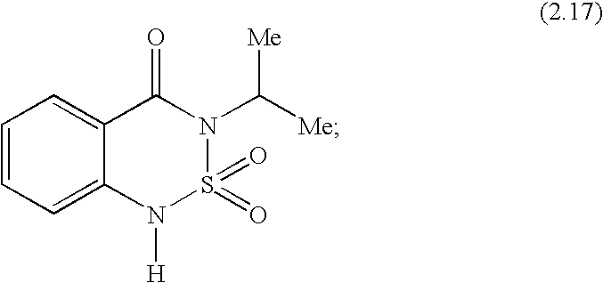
C1=CC=C2C(=C1)C(=O)N(C([Me])[Me])S(=O)(=O)N2[H]
